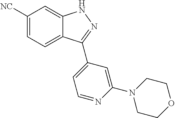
C1([CN])=CC=C2C(=C1)NN=C2C1=CC=NC(N2CCOCC2)=C1
